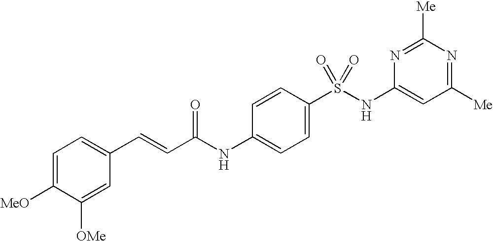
C1=C([MeO])C([OMe])=CC(C=CC(NC2=CC=C(S(NC3=CC([Me])=NC([Me])=N3)(=O)=O)C=C2)=O)=C1
